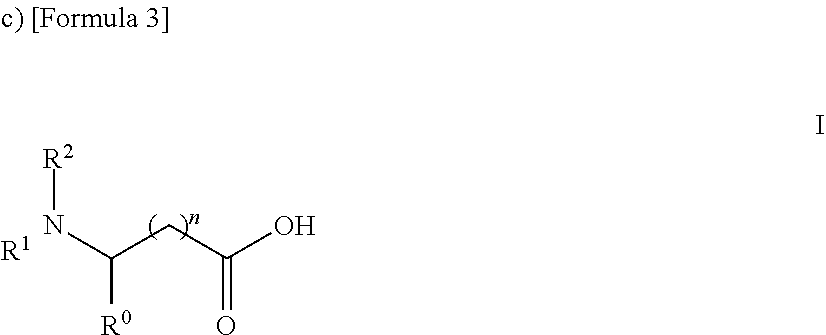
[R1].N(C(CC(O)=O)[R0])[R2]
